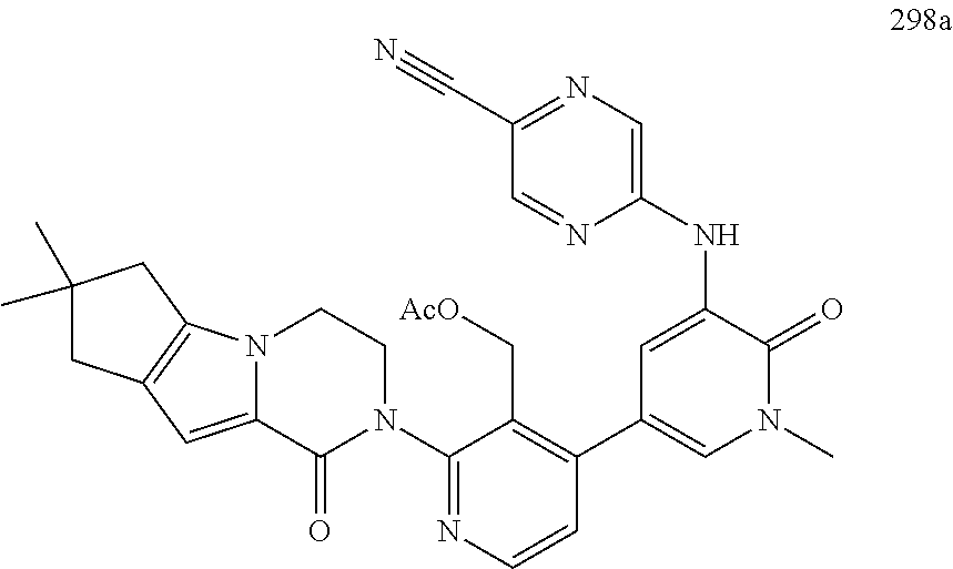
N12C(=CC3=C1CC(C)(C)C3)C(=O)N(C1=NC=CC(C3=CN(C)C(=O)C(NC4=CN=C(C#N)C=N4)=C3)=C1C[AcO])CC2
